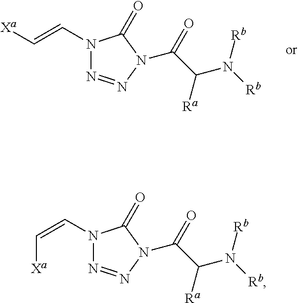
C(=O)(C([Ra])N([Rb])[Rb])N1N=NN(C=C[Xa])C1=O.C(=O)(C([Ra])N([Rb])[Rb])N1N=NN(C=C[Xa])C1=O
